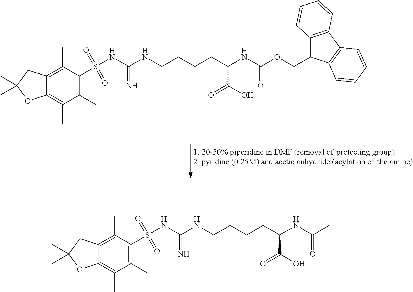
[1. 20-50% piperidine in DMF (removal of protecting group)2. pyridine (0.25M) and acetic anhydride (acylation of the amine)].C1(C)=C2C(=C(C)C(C)=C1S(NC(NCCCCC(NC(OCC1C3=C(C4=C1C=CC=C4)C=CC=C3)=O)C(O)=O)=N)(=O)=O)OC(C)(C)C2.C1(C)=C2C(=C(C)C(C)=C1S(NC(NCCCCC(NC(C)=O)C(O)=O)=N)(=O)=O)OC(C)(C)C2
